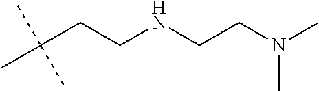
C(C(C)(C)C)CNCCN(C)C
